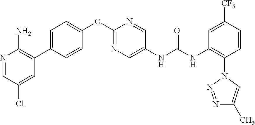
C1=C(C2=C(N)N=CC(Cl)=C2)C=CC(OC2=NC=C(NC(NC3=C(N4N=NC(C)=C4)C=CC([CF3])=C3)=O)C=N2)=C1
